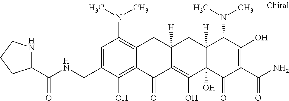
C12([H])C(O)(C(=O)C(C(N)=O)=C(O)C1N(C)C)C(O)=C1C([H])(C2)CC2=C(N(C)C)C=C(CNC(C3NCCC3)=O)C(O)=C2C1=O
